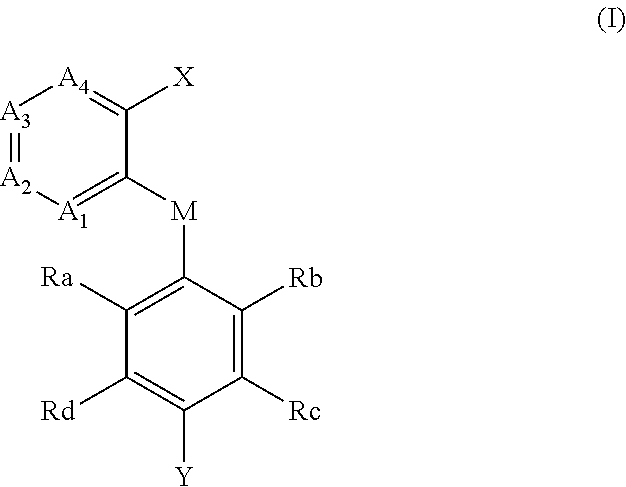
[A3]1=[A2][A1]=C([M]C2=C([Ra])C([Rd])=C([Y])C([Rc])=C2[Rb])C([X])=[A4]1
